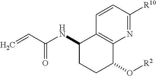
C1(NC(C=C)=O)CCC(O[R2])C2=C1C=CC([R10])=N2
